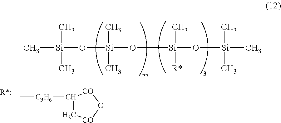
C[Si](C)(C)O[Si](O[Si](C)([R*])O[Si](C)(C)C)(C)C.C1([C3H6]C)C[CO]O[CO]1
